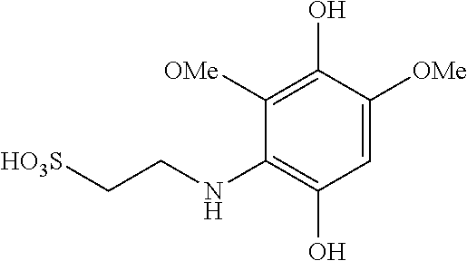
C1=C([OMe])C(O)=C([OMe])C(NCC[HO3S])=C1O
